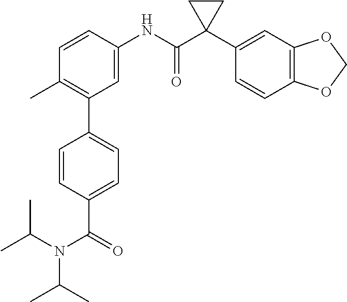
C1=C(NC(C2(C3=CC4=C(C=C3)OCO4)CC2)=O)C=CC(C)=C1C1=CC=C(C(=O)N(C(C)C)C(C)C)C=C1
